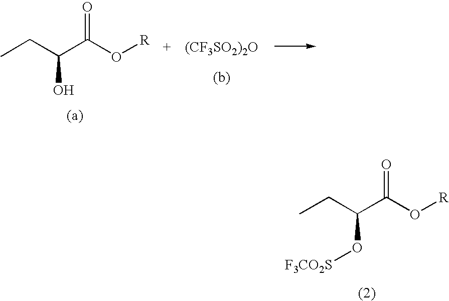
[(CF3SO2)2O].CCC(C(O[R])=O)O.CCC(C(O[R])=O)O[F3CO2S]
